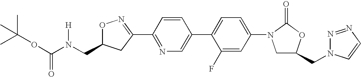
CC(OC(=O)N(CC1ON=C(C2=NC=C(C3=CC=C(N4CC(CN5N=NC=C5)OC4=O)C=C3F)C=C2)C1)[H])(C)C
